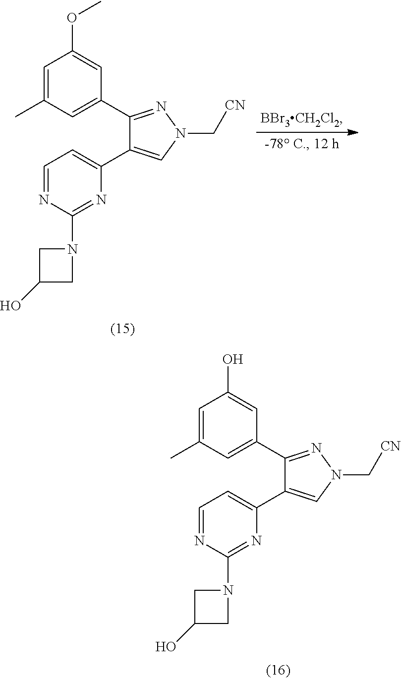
C1=C(C)C=C(C2=NN(C[CN])C=C2C2=CC=NC(N3CC(O)C3)=N2)C=C1OC.C1=C(C)C=C(C2=NN(C[CN])C=C2C2=CC=NC(N3CC(O)C3)=N2)C=C1O
